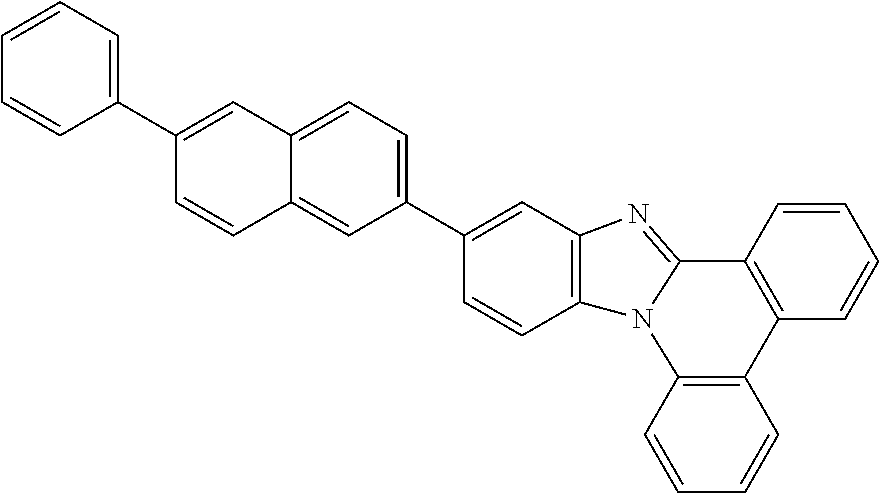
C1=CC2=C(C=C1)N1C(=NC3=C1C=CC(C1=CC=C4C(=C1)C=CC(C1=CC=CC=C1)=C4)=C3)C1=C2C=CC=C1
